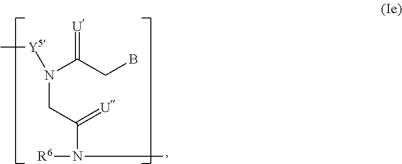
N(CC(N([R6])C)=[U])(C(CB)=[U])[Y5]C
